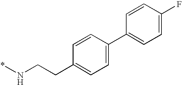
C1=CC(C2=CC=C(F)C=C2)=CC=C1CCN*
